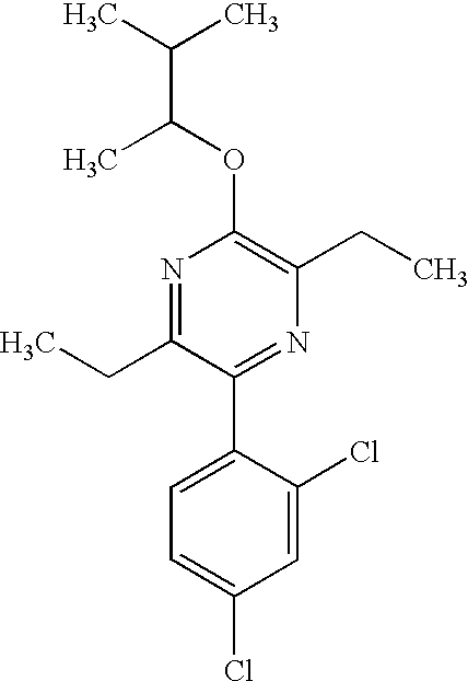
C1(OC(C)C(C)C)=C(CC)N=C(C2=CC=C(Cl)C=C2Cl)C(CC)=N1
